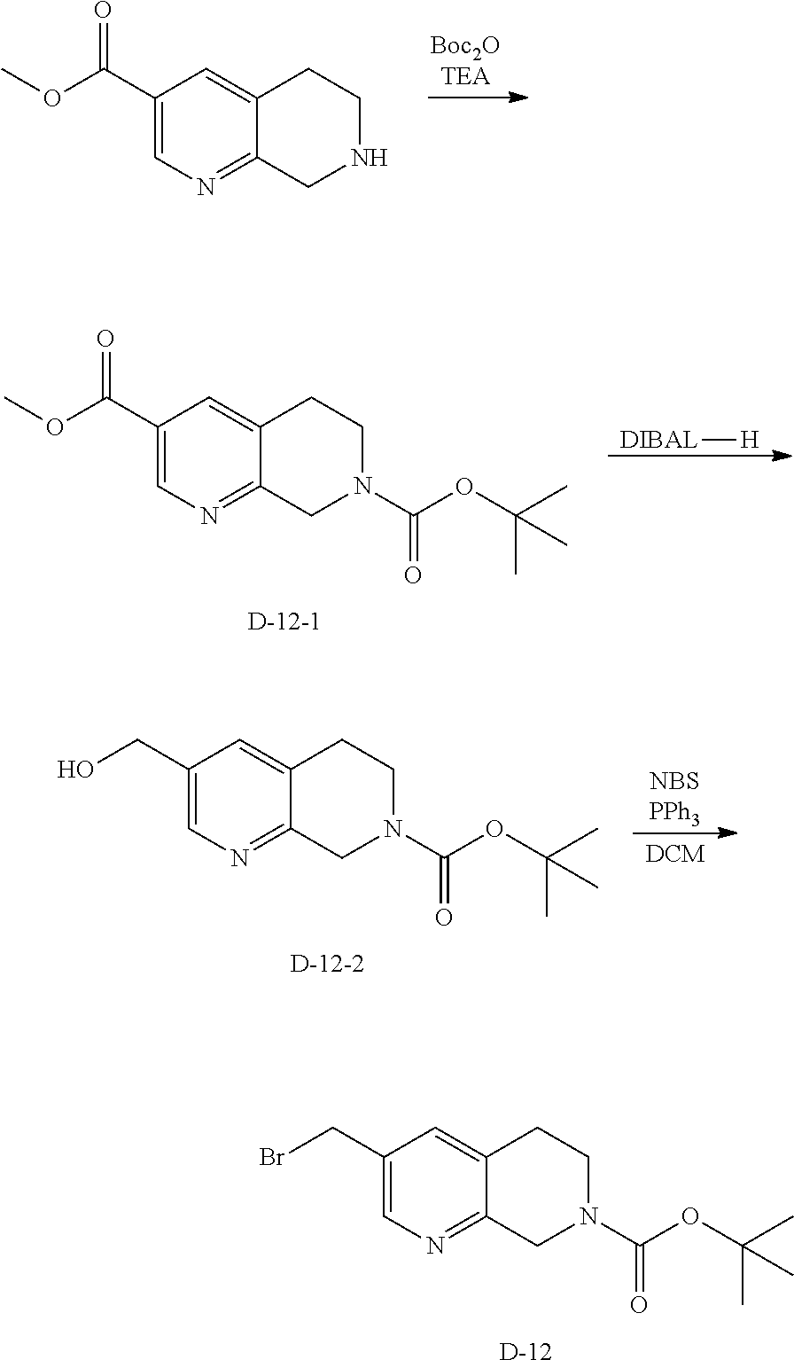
C1=C(C(=O)OC)C=C2C(=N1)CNCC2.C1=C(C(=O)OC)C=C2C(=N1)CN(C(OC(C)(C)C)=O)CC2.[DIBAL][H].C1=C(CO)C=C2C(=N1)CN(C(OC(C)(C)C)=O)CC2.[DCM].C1=C(CBr)C=C2C(=N1)CN(C(OC(C)(C)C)=O)CC2.[D]
